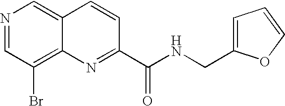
N1=CC(Br)=C2C(=C1)C=CC(C(NCC1=CC=CO1)=O)=N2
